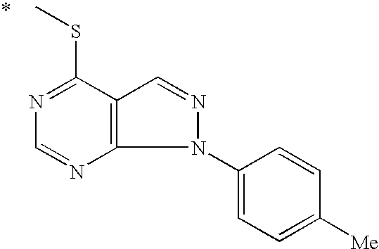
N1=C(SC)C2=C(N=C1)N(C1=CC=C([Me])C=C1)N=C2
